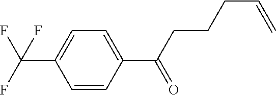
C1=CC(C(=O)CCCC=C)=CC=C1C(F)(F)F
